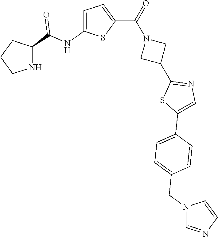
C1CNC(C(NC2=CC=C(C(=O)N3CC(C4=NC=C(C5=CC=C(CN6C=NC=C6)C=C5)S4)C3)S2)=O)C1
